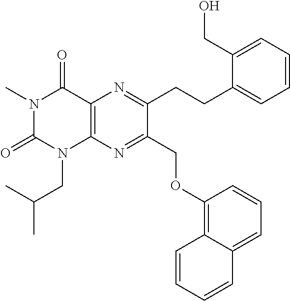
C12=C(N=C(COC3=C4C(=CC=C3)C=CC=C4)C(CCC3=CC=CC=C3CO)=N1)N(CC(C)C)C(=O)N(C)C2=O
